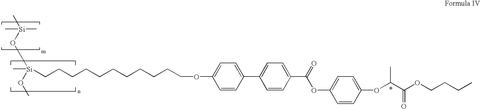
C1=C(OCCCCCCCCCCC[Si](C)(OC)O[Si](C)(C)C)C=CC(C2=CC=C(C(OC3=CC=C(OC(C(OCCCC)=O)C)C=C3)=O)C=C2)=C1
